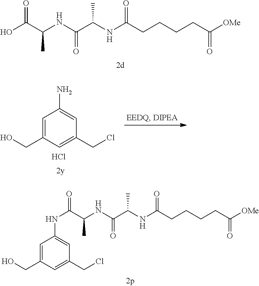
C(C([OMe])=O)CCCC(NC(C(NC(C(O)=O)C)=O)C)=O.C1=C(CO)C=C(CCl)C=C1NC(C(NC(C(NC(CCCCC([OMe])=O)=O)C)=O)C)=O.C1=C(CO)C=C(CCl)C=C1N.Cl
